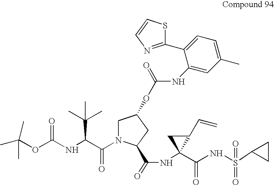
CC(OC(NC(C(N1CC(OC(NC2=CC(C)=CC=C2C2=NC=CS2)=O)CC1C(=O)NC1(C(=O)NS(=O)(C2CC2)=O)C(C=C)C1)=O)C(C)(C)C)=O)(C)C
